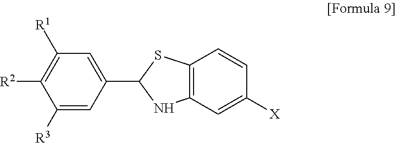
C1([R3])=CC(C2NC3=C(S2)C=CC([X])=C3)=CC([R1])=C1[R2]
